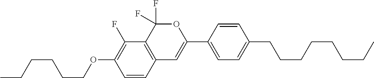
C1=CC2=C(C(F)=C1OCCCCCC)C(F)(F)OC(C1=CC=C(CCCCCCCC)C=C1)=C2
